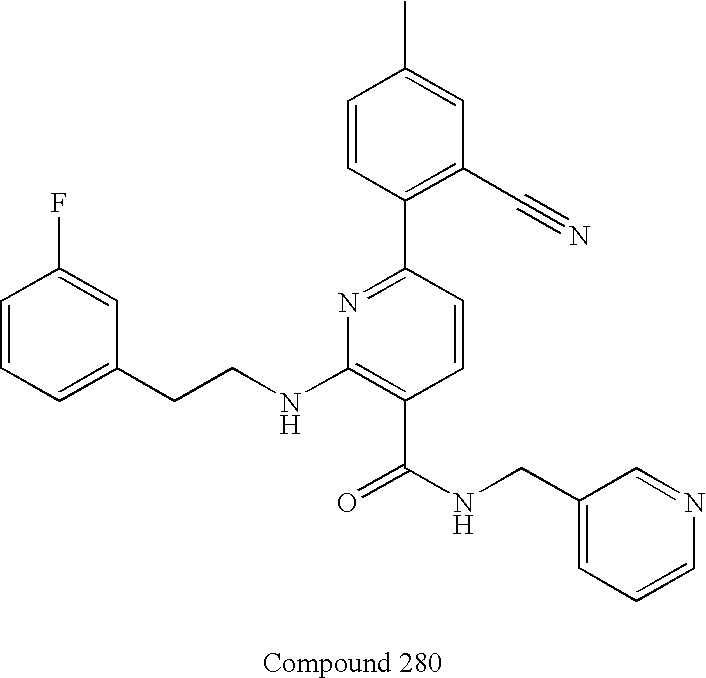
C1=CC(F)=CC(CCNC2=C(C(NCC3=CC=CN=C3)=O)C=CC(C3=C(C#N)C=C(C)C=C3)=N2)=C1
